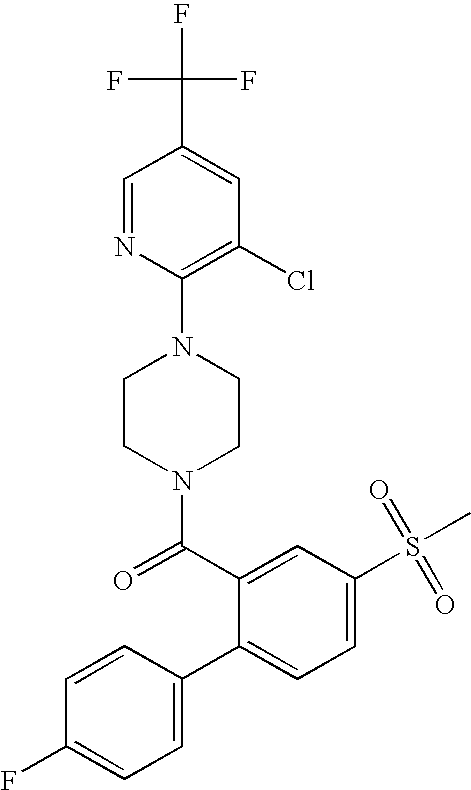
C1(F)=CC=C(C2=CC=C(S(=O)(=O)C)C=C2C(N2CCN(C3=C(Cl)C=C(C(F)(F)F)C=N3)CC2)=O)C=C1
